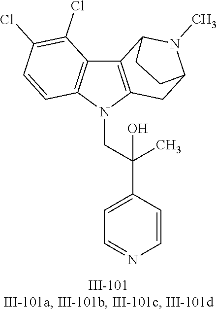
N1(CC(C2=CC=NC=C2)(C)O)C2=C(C3=C1C=CC(Cl)=C3Cl)C1N(C)C(C2)CC1
